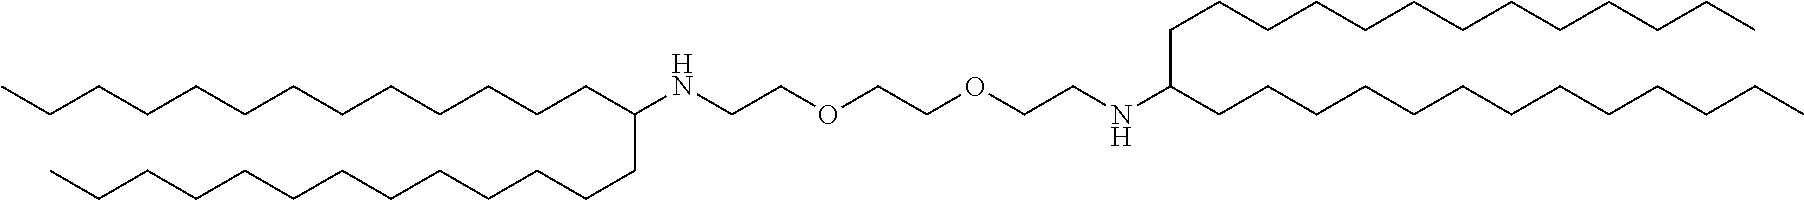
CCCCCCCCCCCCCC(CCCCCCCCCCCCC)NCCOCCOCCNC(CCCCCCCCCCCCC)CCCCCCCCCCCCC
